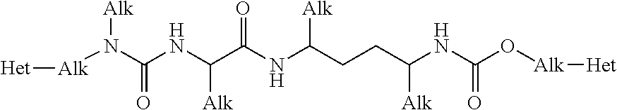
[Alk](N(C(NC(C(NC(CCC(NC(=O)O[Alk][Het])[Alk])[Alk])=O)[Alk])=O)[Alk])[Het]
